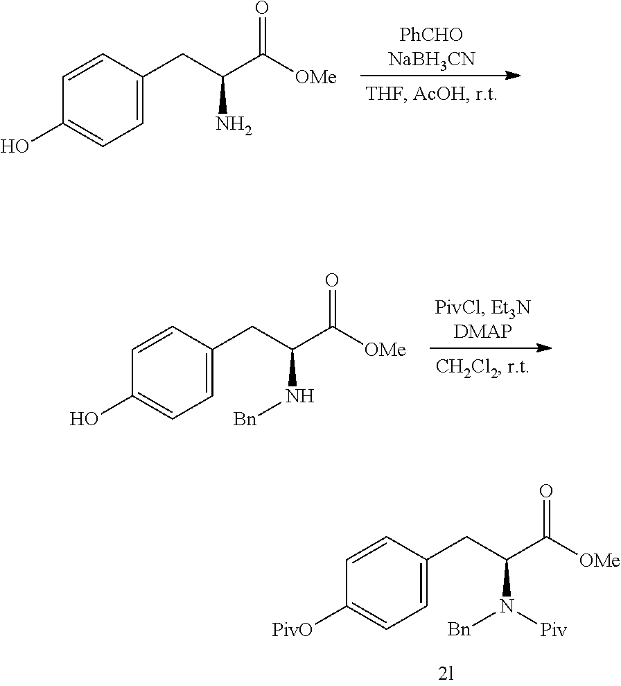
C1=C(CC(C([OMe])=O)N)C=CC(O)=C1.C1=C(CC(C([OMe])=O)N[Bn])C=CC(O)=C1.C1=C(CC(C([OMe])=O)N([Bn])[Piv])C=CC([PivO])=C1
